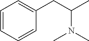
C1=CC=CC(CC(C)N(C)C)=C1
